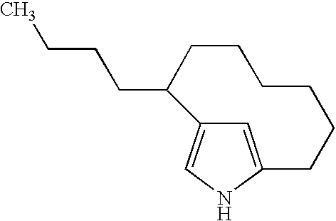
C1=C2NC=C1C(CCCC)CCCCCC2
